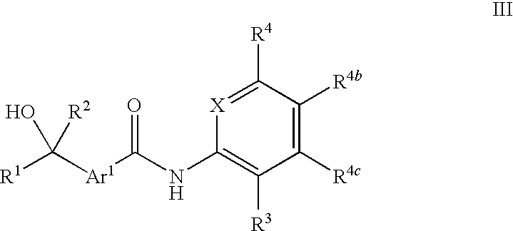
C1([R4c])=C([R4b])C([R4])=[X]C(NC([Ar1]C([R1])(O)[R2])=O)=C1[R3]
